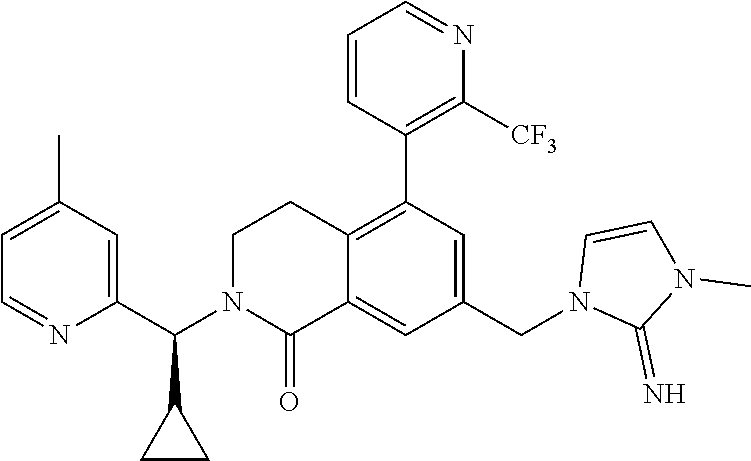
C1(C)=CC=NC(C(N2C(=O)C3=CC(CN4C(=N)N(C)C=C4)=CC(C4=C([CF3])N=CC=C4)=C3CC2)C2CC2)=C1
